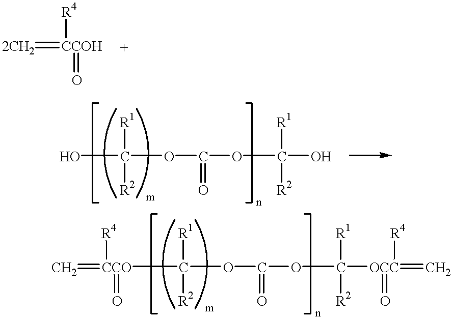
[2CH2]=[CCOH]([R4])=O.OC([R1])([R2])OC(=O)OC([R1])([R2])O.[CCO](C([R1])([R2])OC(=O)OC([R1])([R2])[OCC](=O)([R4])=C)(=C)([R4])=O
